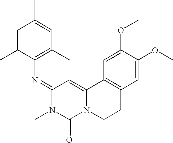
C1(=NC2=C(C)C=C(C)C=C2C)N(C)C(=O)N2C(=C1)C1=C(CC2)C=C(OC)C(OC)=C1
